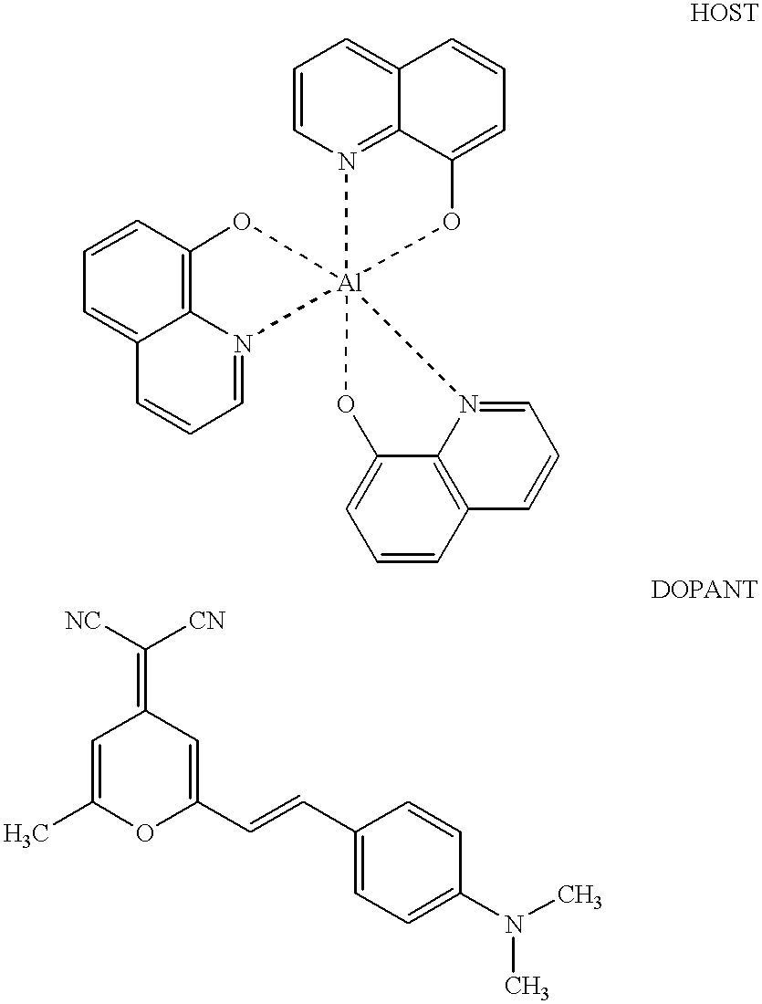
C1=CC2=C3C(=C1)C=CC=N3[Al]13(O2)(N2=C4C(=CC=C2)C=CC=C4O1)N1=CC=CC2=C1C(=CC=C2)O3.C1=C(C)OC(C=CC2=CC=C(N(C)C)C=C2)=CC1=C([NC])[CN]
